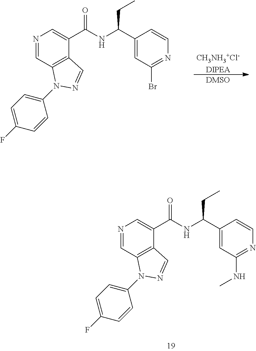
N1=CC2=C(C(C(NC(C3=CC(NC)=NC=C3)CC)=O)=C1)C=NN2C1=CC=C(F)C=C1.N1=CC2=C(C(C(NC(C3=CC(Br)=NC=C3)CC)=O)=C1)C=NN2C1=CC=C(F)C=C1.[DMSO].[CH3NH3+Cl-DIPEA]
